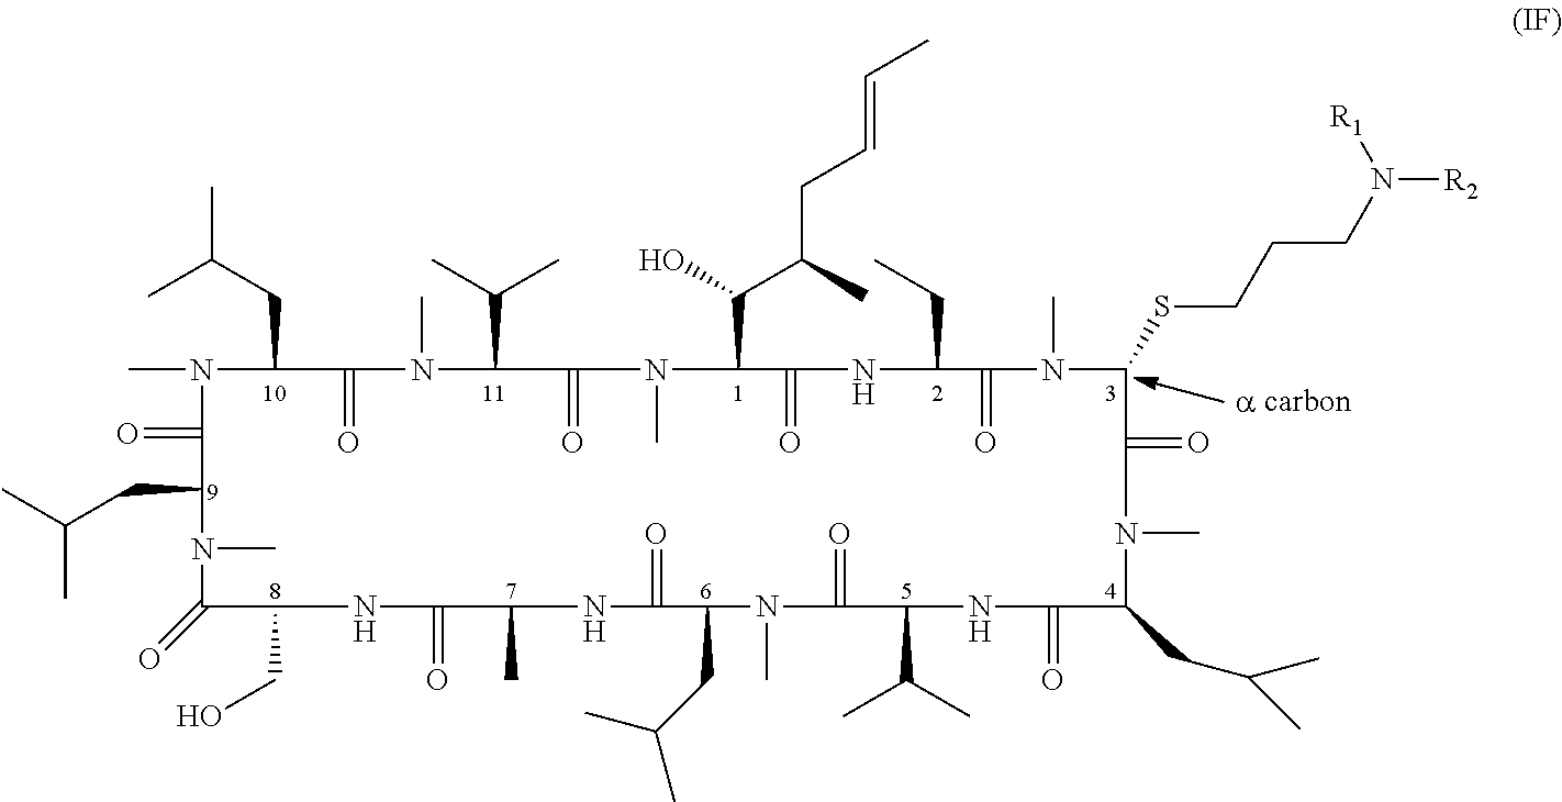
CN1C(CC(C)C)C(=O)N(C)C(C(C)C)C(=O)N(C)C(C(O)C(CC=CC)C)C(=O)NC(CC)C(=O)N(C)C(SCCCN([R1])[R2])C(=O)N(C)C(CC(C)C)C(=O)NC(C(C)C)C(=O)N(C)C(CC(C)C)C(=O)NC(C)C(=O)NC(CO)C(=O)N(C)C(CC(C)C)C1=O
